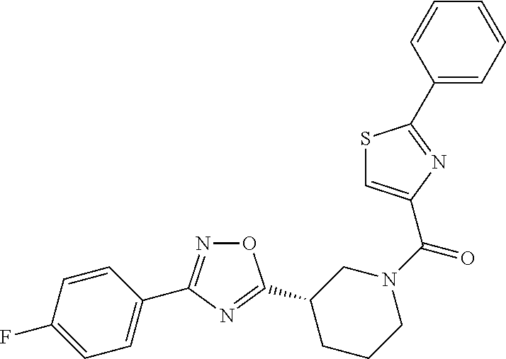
O1N=C(C2=CC=C(F)C=C2)N=C1C1CCCN(C(=O)C2=CSC(C3=CC=CC=C3)=N2)C1
